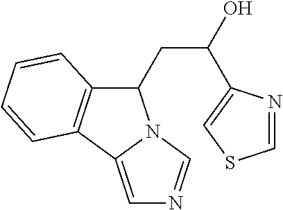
C1(CC(O)C2=CSC=N2)C2=C(C3=CN=CN13)C=CC=C2
